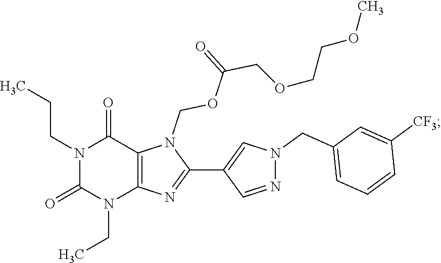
N1(CCC)C(=O)N(CC)C2=C(C1=O)N(COC(=O)COCCOC)C(C1=CN(CC3=CC=CC([CF3])=C3)N=C1)=N2
